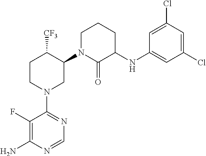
C1(F)=C(N)N=CN=C1N1CC(N2C(=O)C(NC3=CC(Cl)=CC(Cl)=C3)CCC2)C([CF3])CC1
